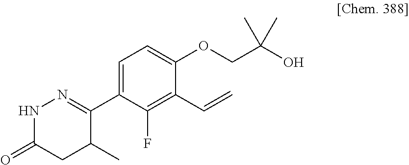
N1C(=O)CC(C)C(C2=CC=C(OCC(O)(C)C)C(C=C)=C2F)=N1
